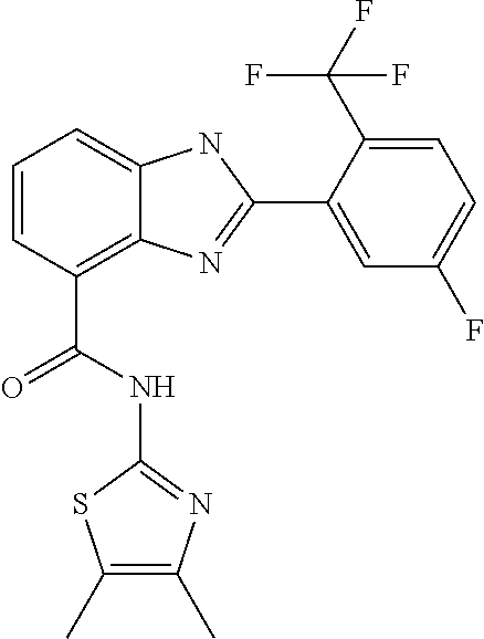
C1=CC(C(NC2=NC(C)=C(C)S2)=O)=C2C(=C1)NC(C1=CC(F)=CC=C1C(F)(F)F)=N2
